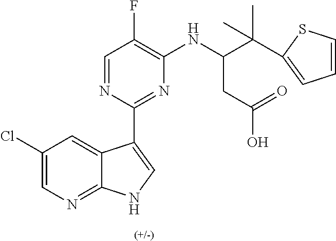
C1(Cl)=CN=C2C(=C1)C(C1=NC(NC(CC(=O)O)C(C)(C)C3=CC=CS3)=C(F)C=N1)=CN2
